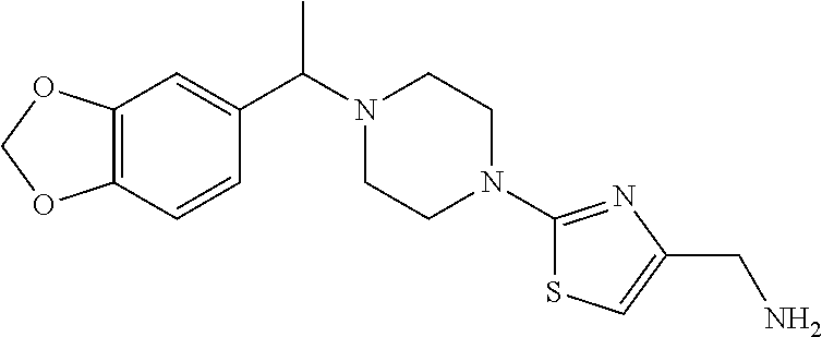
C12=C(C=CC(C(N3CCN(C4=NC(CN)=CS4)CC3)C)=C1)OCO2
